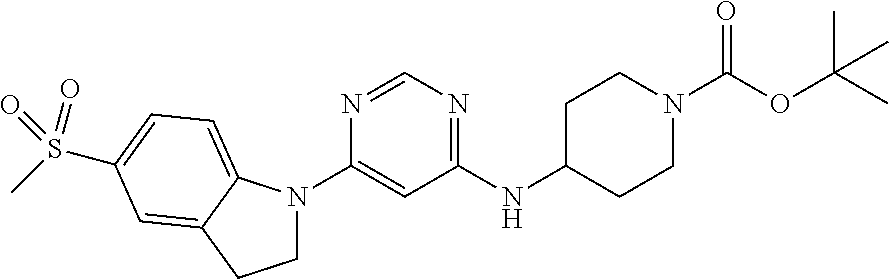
C1(NC2CCN(C(OC(C)(C)C)=O)CC2)=NC=NC(N2CCC3=CC(S(C)(=O)=O)=CC=C23)=C1
